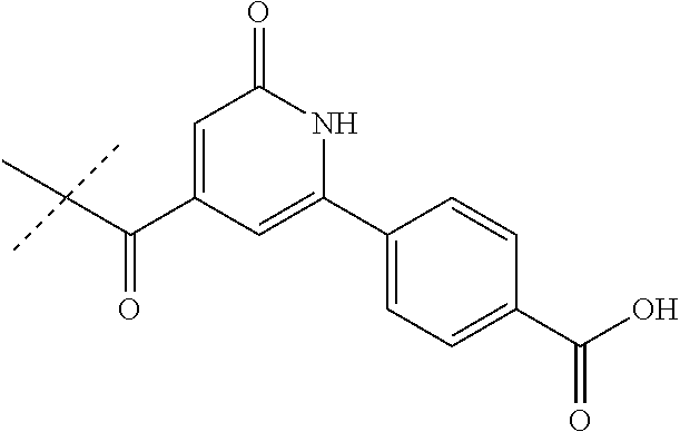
C1=C(C(C(C)(C)C)=O)C=C(C2=CC=C(C(O)=O)C=C2)NC1=O
